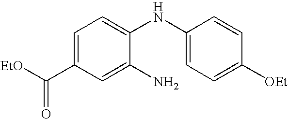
C1=C(C([EtO])=O)C=C(N)C(NC2=CC=C([OEt])C=C2)=C1
